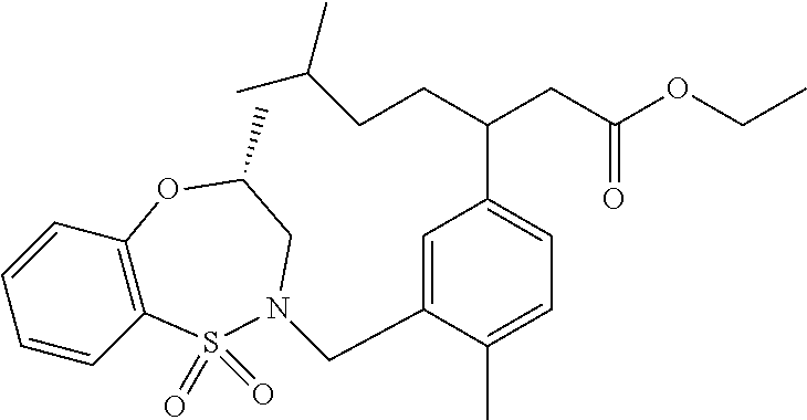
C1=CC2=C(C=C1)OC(C)CN(CC1=CC(C(CC(OCC)=O)CCC(C)C)=CC=C1C)S2(=O)=O
